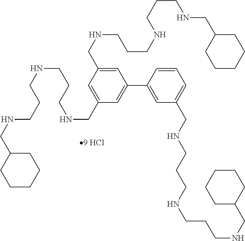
C1=C(CNCCCNCCCNCC2CCCCC2)C=C(CNCCCNCCCNCC2CCCCC2)C=C1C1=CC(CNCCCNCCCNCC2CCCCC2)=CC=C1
